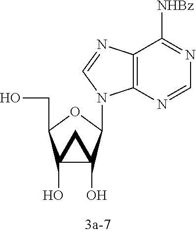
C12(O)C(O)(C(N3C4=C(C([NHBz])=NC=N4)N=C3)OC1CO)C2
